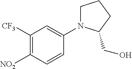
C1([CF3])=C([NO2])C=CC(N2CCCC2CO)=C1
